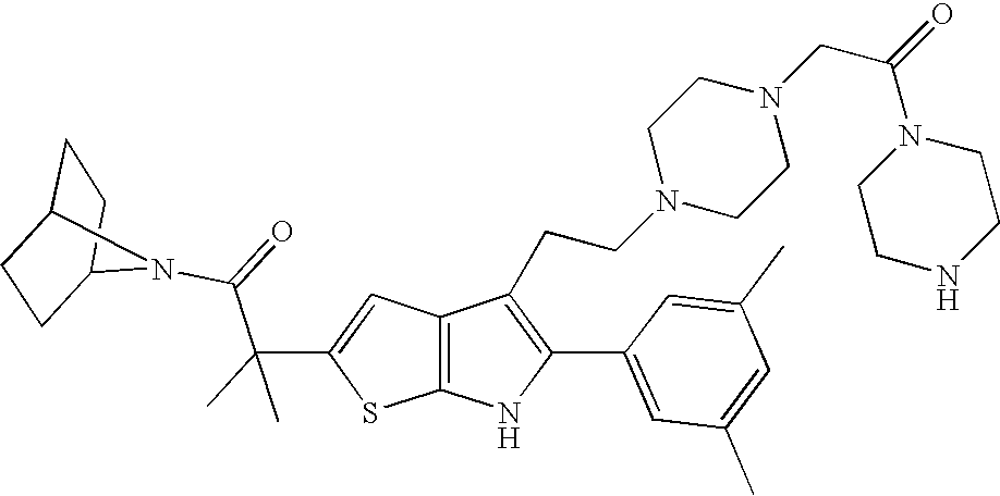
C1C2CCC(C1)N2C(=O)C(C1=CC2=C(S1)NC(C1=CC(C)=CC(C)=C1)=C2CCN1CCN(CC(N2CCNCC2)=O)CC1)(C)C
